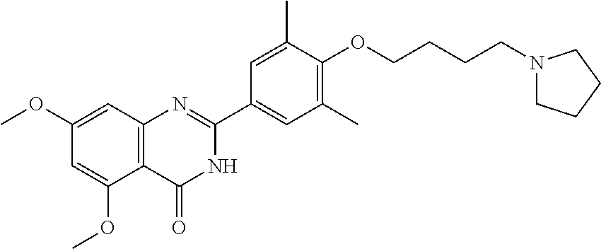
C1(OC)=CC2=C(C(OC)=C1)C(=O)NC(C1=CC(C)=C(OCCCCN3CCCC3)C(C)=C1)=N2
